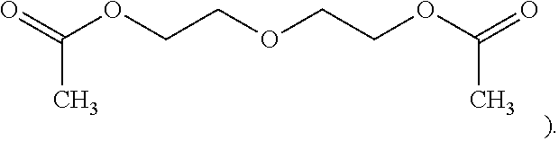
O=C(OCCOCCOC(=O)C)C
